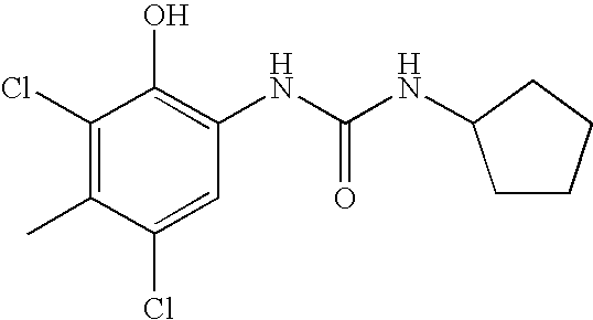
C1(Cl)=C(C)C(Cl)=CC(NC(NC2CCCC2)=O)=C1O
